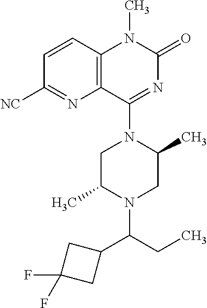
C12=C(C(N3CC(C)N(C(CC)C4CC(F)(F)C4)CC3C)=NC(=O)N1C)N=C([NC])C=C2
